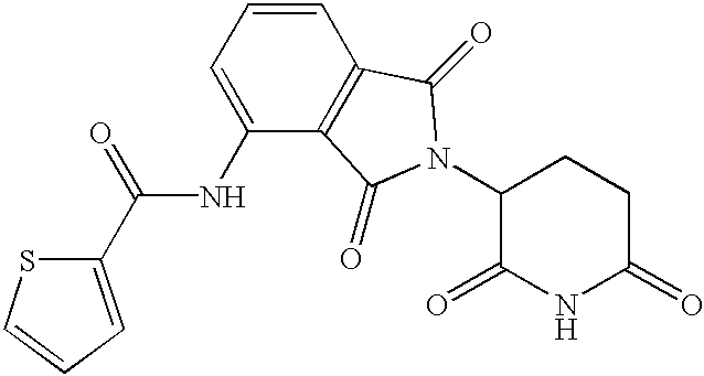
C1(=O)CCC(N2C(=O)C3=C(C=CC=C3NC(C3=CC=CS3)=O)C2=O)C(=O)N1
